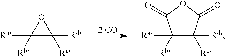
[2 CO].C1([Ra])([Rb])C([Rd])([Rc])O1.C1([Ra])([Rb])C([Rd])([Rc])C(=O)OC1=O
